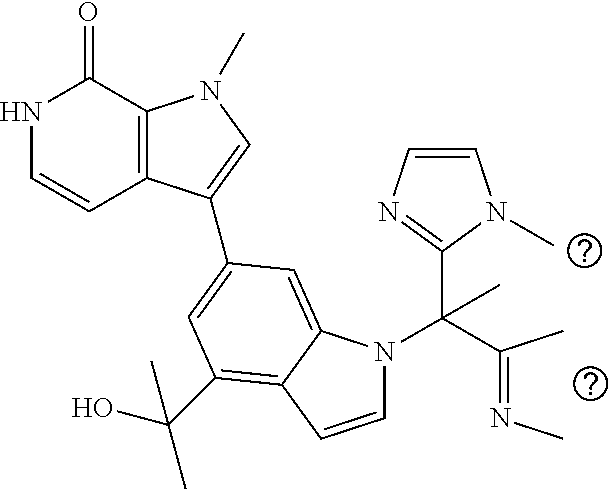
N1C=CC2=C(C1=O)N(C)C=C2C1=CC(C(O)(C)C)=C2C(=C1)N(C(C(=NC)C)(C1=NC=CN1C)C)C=C2
